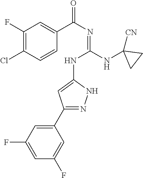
C1(F)=C(Cl)C=CC(C(N=C(NC2=CC(C3=CC(F)=CC(F)=C3)=NN2)NC2([CN])CC2)=O)=C1
